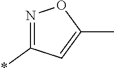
N1=C(*)C=C(C)O1
